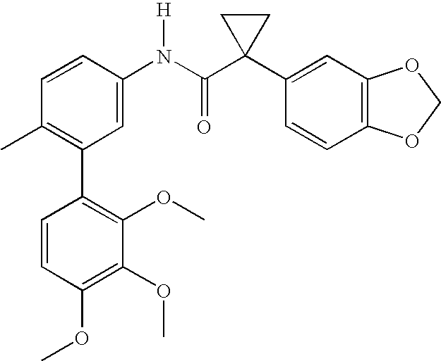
C1=CC(N(C(C2(C3=CC4=C(C=C3)OCO4)CC2)=O)[H])=CC(C2=C(OC)C(OC)=C(OC)C=C2)=C1C
